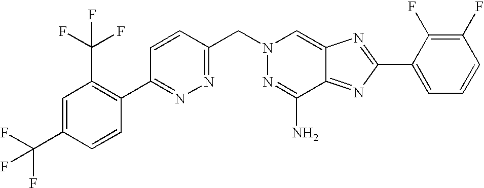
C1=CC(CN2N=C(N)C3=NC(C4=CC=CC(F)=C4F)=NC3=C2)=NN=C1C1=C(C(F)(F)F)C=C(C(F)(F)F)C=C1
